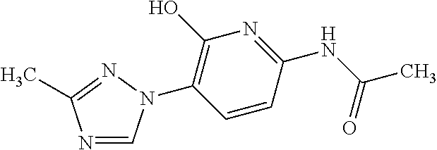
N1=CN(C2=C(O)N=C(NC(C)=O)C=C2)N=C1C
